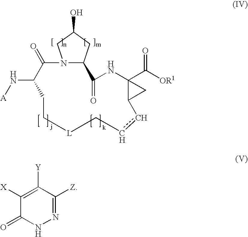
N12C(CC(O)C1)C(=O)NC1(C([OR1])=O)C(C1)ccC[L]CCC(N[A])C2=O.N1N=C([Z])C([Y])=C([X])C1=O
